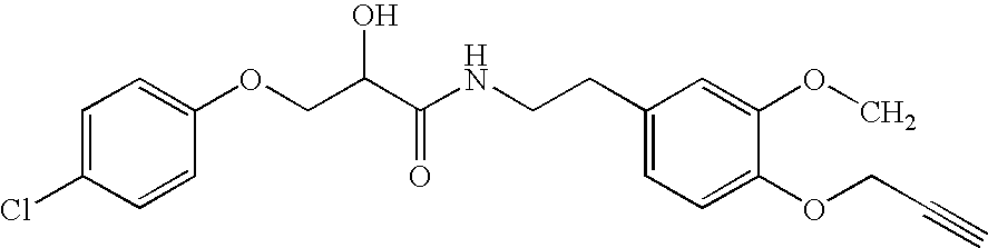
C1=C(Cl)C=CC(OCC(C(NCCC2=CC=C(OCC#C)C(OC)=C2)=O)O)=C1
